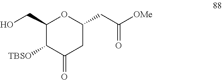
C1(CO)C([TBSO])C(=O)CC(CC([OMe])=O)O1
